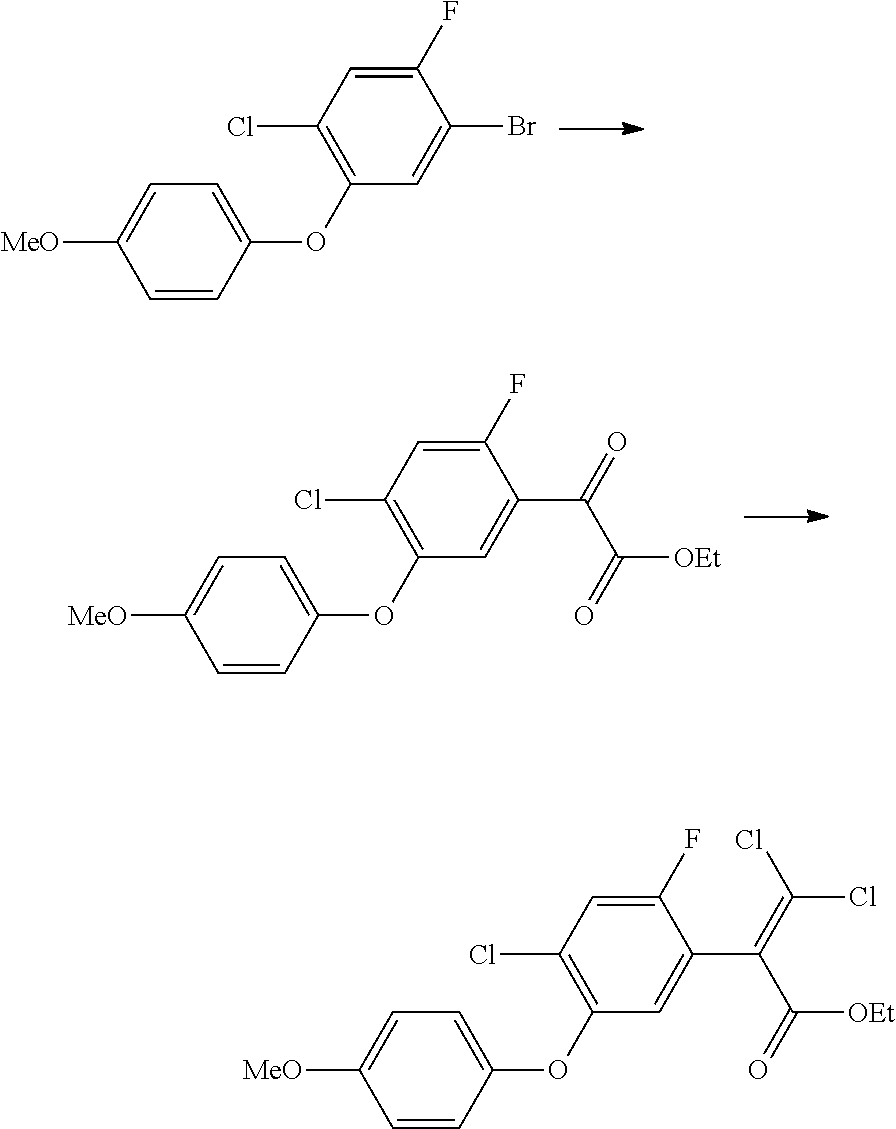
C1=C(F)C(Br)=CC(OC2=CC=C([MeO])C=C2)=C1Cl.C1=C(F)C(C(C([OEt])=O)=O)=CC(OC2=CC=C([MeO])C=C2)=C1Cl.C1=C(F)C(C(=C(Cl)Cl)C([OEt])=O)=CC(OC2=CC=C([MeO])C=C2)=C1Cl
